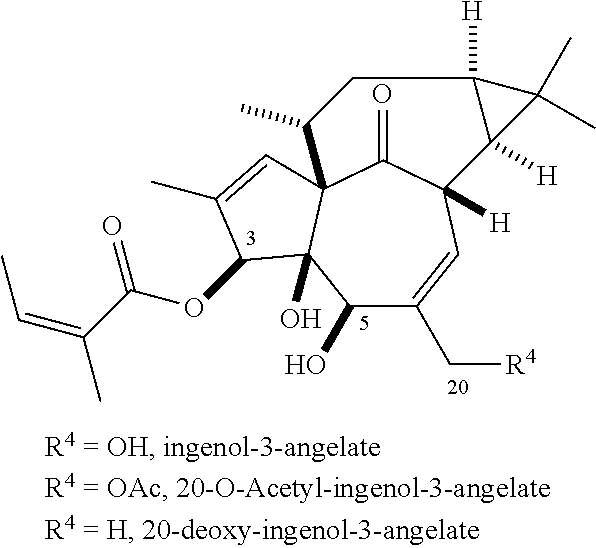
C1(O)C(C[R4])=CC2([H])C(=O)C3(C1(O)C(OC(=O)C(=CC)C)C(C)=C3)C(C)CC1([H])C2([H])C1(C)C
